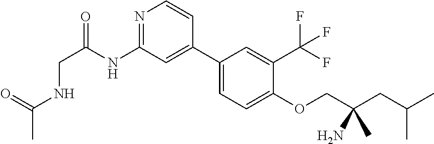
N1=C(NC(CNC(C)=O)=O)C=C(C2=CC=C(OCC(CC(C)C)(C)N)C(C(F)(F)F)=C2)C=C1
